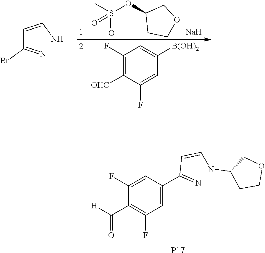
C1=C(C(=N)C=CNC2CCOC2)C=C(F)C(C([H])=O)=C1F.[P17].CS(OC1CCOC1)(=O)=O.[Na].C1(F)=C([OHC])C(F)=CC([B(OH)2])=C1.C(C(=N)Br)=CN
